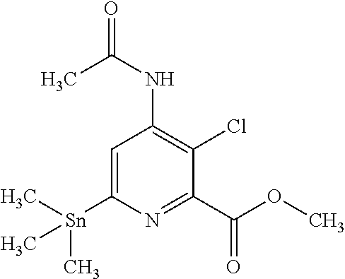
O=C(NC1=C(Cl)C(C(OC)=O)=NC([Sn](C)(C)C)=C1)C
